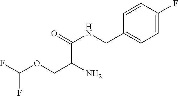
NC(COC(F)F)C(=O)NCC1=CC=C(F)C=C1
